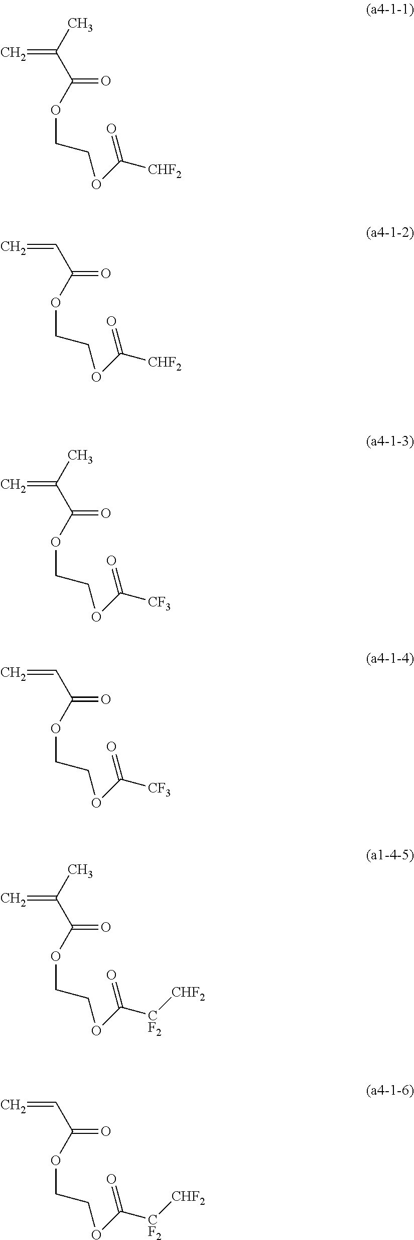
C=C(C(=O)OCCOC(=O)[CHF2])C.C=CC(=O)OCCOC(=O)[CHF2].C=C(C(=O)OCCOC(=O)[CF3])C.C=CC(=O)OCCOC(=O)[CF3].C=C(C(=O)OCCOC(=O)[CF2][CHF2])C.C=CC(=O)OCCOC(=O)[CF2][CHF2]
